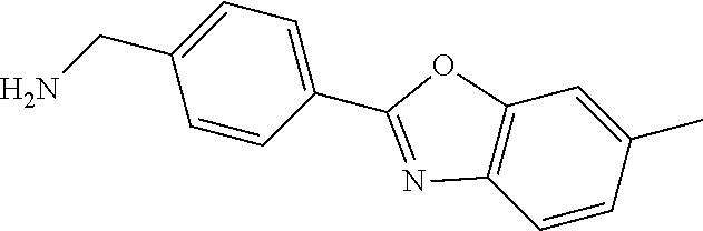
N1=C(C2=CC=C(CN)C=C2)OC2=C1C=CC(C)=C2
